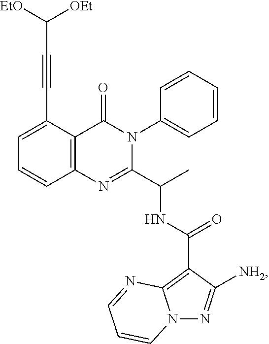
C1=C(C#CC([OEt])[EtO])C2=C(C=C1)N=C(C(C)NC(=O)C1=C3N(N=C1[NH2])C=CC=N3)N(C1=CC=CC=C1)C2=O
